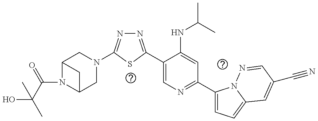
C1(C2=NN=C(N3CC4N(C(=O)C(O)(C)C)C(C3)C4)S2)=CN=C(C2=CC=C3N2N=CC(C#N)=C3)C=C1NC(C)C
